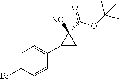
C1(Br)=CC=C(C2=CC2([NC])C(=O)OC(C)(C)C)C=C1
